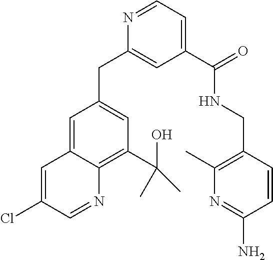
N1=CC=C(C(=O)NCC2=C(C)N=C(N)C=C2)C=C1CC1=CC(C(O)(C)C)=C2C(=C1)C=C(Cl)C=N2
